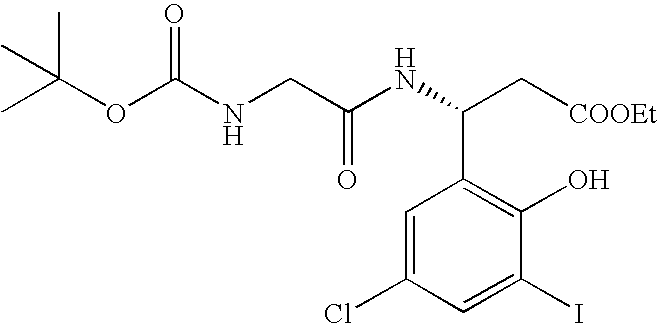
C1=C(Cl)C=C(I)C(O)=C1C(C[COOEt])NC(CNC(OC(C)(C)C)=O)=O
